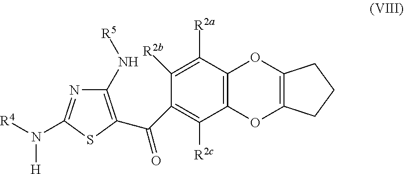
C12=C(C([R2a])=C([R2b])C(C(=O)C3=C(N[R5])N=C(N([R4])[H])S3)=C1[R2c])OC1=C(O2)CCC1
